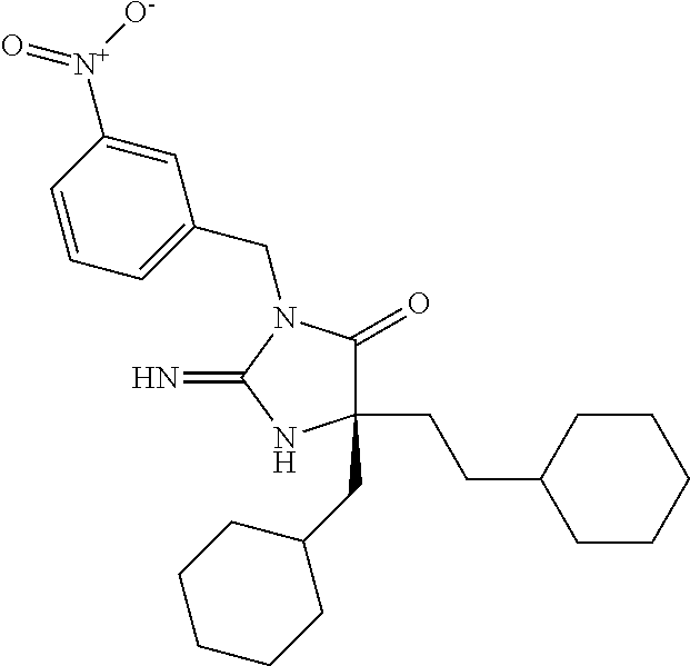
C1(CC2CCCCC2)(CCC2CCCCC2)C(=O)N(CC2=CC=CC([N+]([O-])=O)=C2)C(=N)N1
